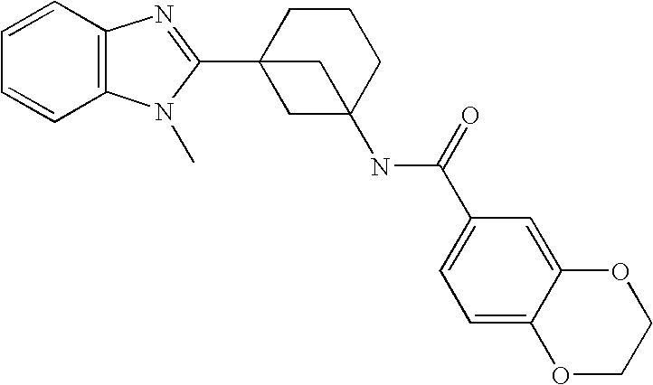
C1=CC2=C(C=C1)N(C)C(C13CC(NC(C4=CC=C5C(=C4)OCCO5)=O)(CCC1)C3)=N2
